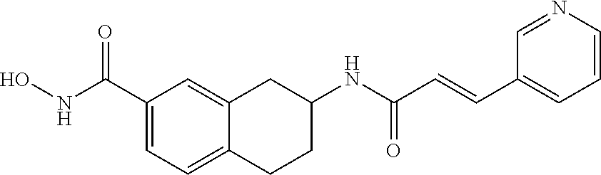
C1(C(NO)=O)=CC=C2C(=C1)CC(NC(=O)C=CC1=CC=CN=C1)CC2
